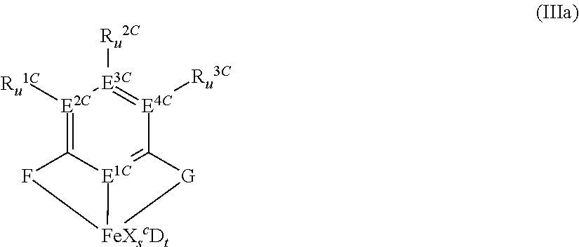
[E2C]1([Ru1C])=C2[E1C]3=C([E4C]([Ru3C])=[E3C]1[Ru2C])[G][FeXscDt]3F2
